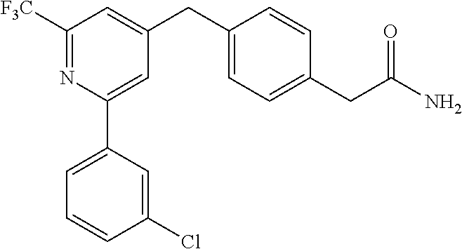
C1([F3C])=NC(C2=CC=CC(Cl)=C2)=CC(CC2=CC=C(CC(N)=O)C=C2)=C1
